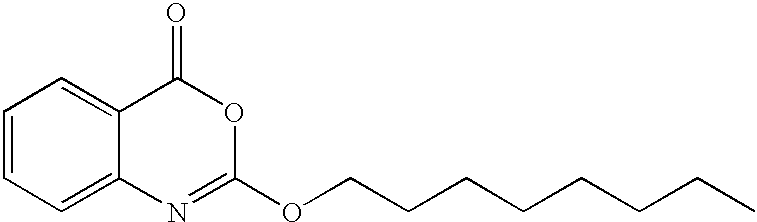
C1=CC=C2C(=C1)C(=O)OC(OCCCCCCCC)=N2
